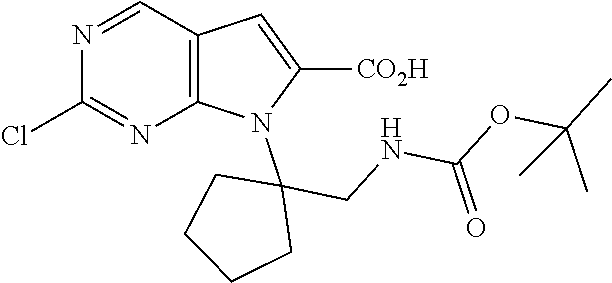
C12=C(C=NC(Cl)=N1)C=C([CO2H])N2C1(CNC(OC(C)(C)C)=O)CCCC1
